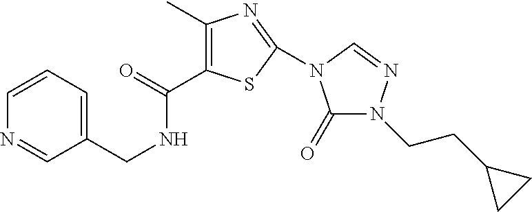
C1=CN=CC(CNC(C2=C(C)N=C(N3C(=O)N(CCC4CC4)N=C3)S2)=O)=C1
